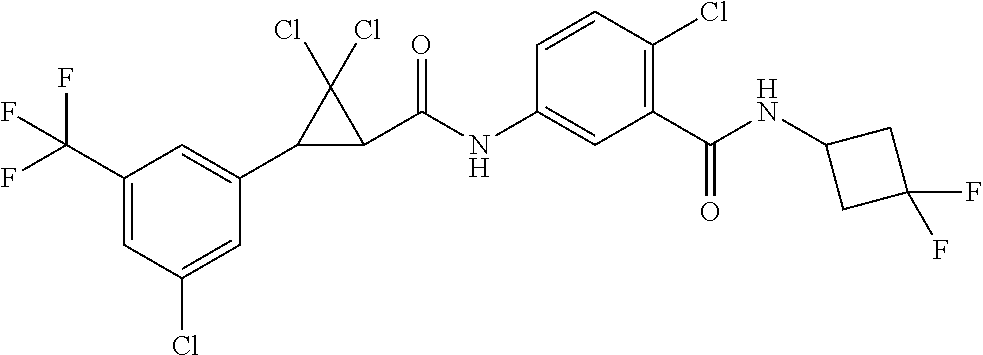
C1(C(F)(F)F)=CC(Cl)=CC(C2C(C(NC3=CC(C(NC4CC(F)(F)C4)=O)=C(Cl)C=C3)=O)C2(Cl)Cl)=C1
